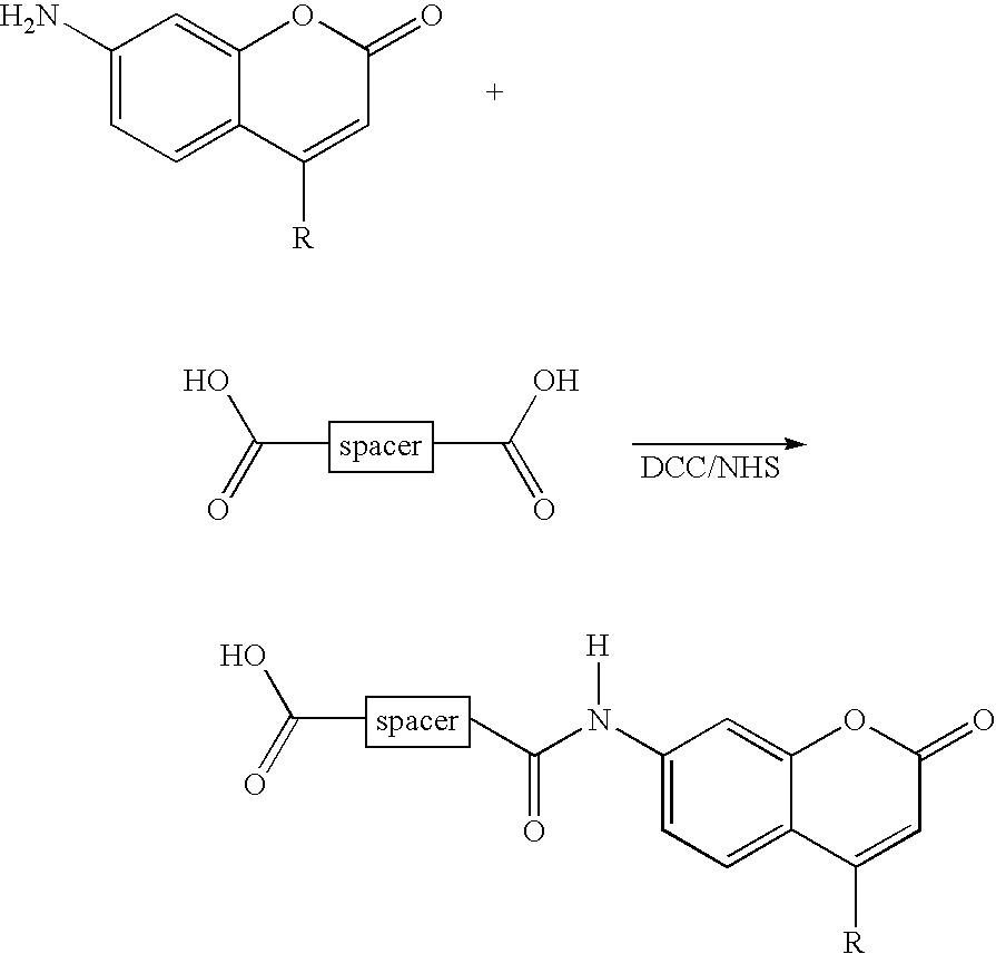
C1(N)=CC=C2C(=C1)OC(=O)C=C2[R].[spacer].C(=O)(O)C.CC(O)=O.[spacer].C(=O)(O)C.CC(=O)N(C1=CC=C2C(=C1)OC(=O)C=C2[R])[H]
